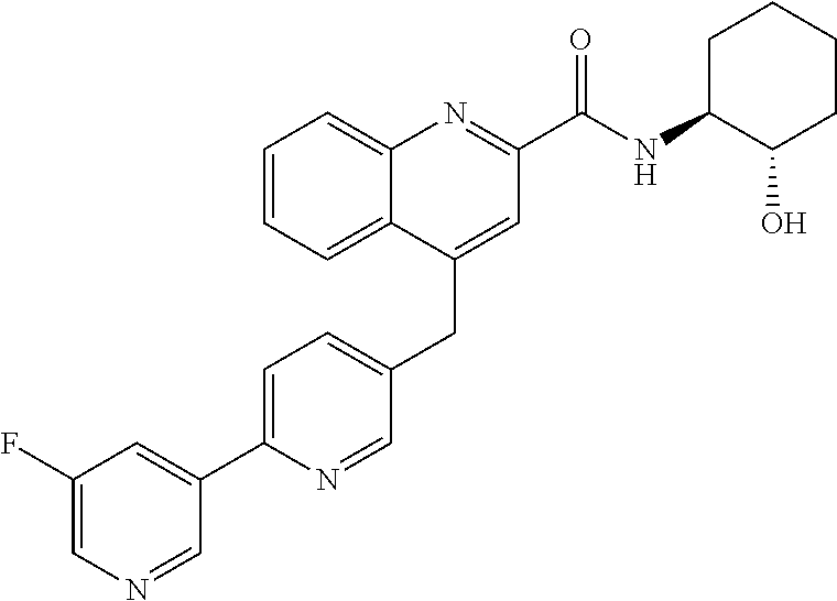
C1=C(C2=CC(F)=CN=C2)N=CC(CC2=CC(C(NC3C(O)CCCC3)=O)=NC3=CC=CC=C23)=C1
